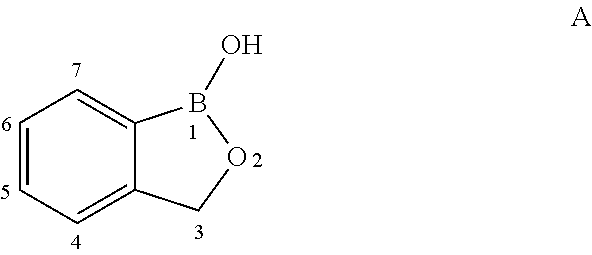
C1=C2C(=CC=C1)B(O)OC2
